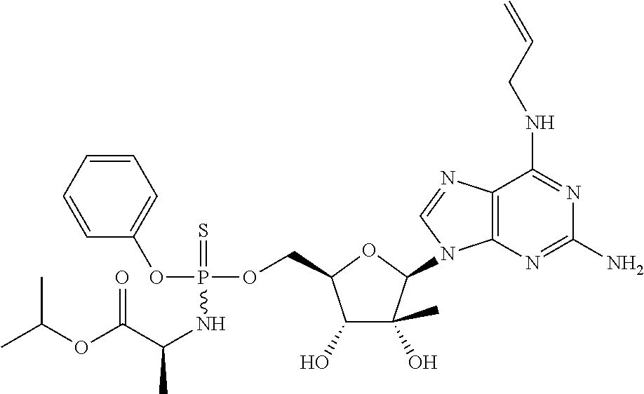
C1=CC=CC=C1OP(NC(C(OC(C)C)=O)C)(OCC1C(O)C(C)(O)C(N2C3=C(C(NCC=C)=NC(N)=N3)N=C2)O1)=S
